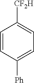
C1=CC([Ph])=CC=C1[CF2H]
